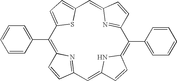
C1(C2=CC=CC=C2)=C2N=C(C=C3NC(=C(C4=CC=CC=C4)C4=NC(=CC5=CC=C1S5)C=C4)C=C3)C=C2
